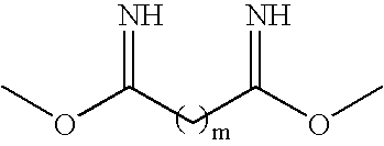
COC(CC(OC)=N)=N
